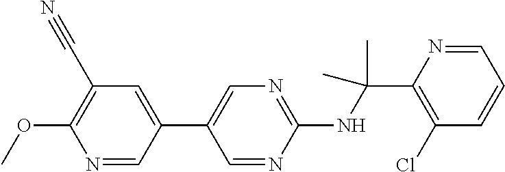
C1(NC(C2=C(Cl)C=CC=N2)(C)C)=NC=C(C2=CC(C#N)=C(OC)N=C2)C=N1
